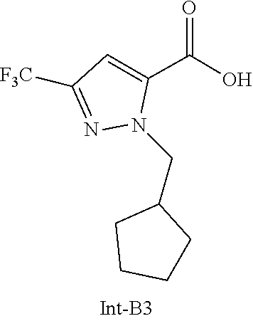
N1=C([F3C])C=C(C(=O)O)N1CC1CCCC1
